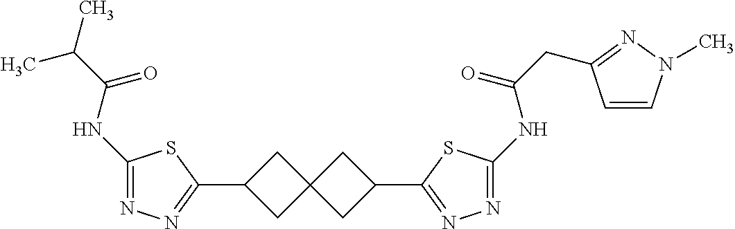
C1(NC(C(C)C)=O)=NN=C(C2CC3(C2)CC(C2=NN=C(NC(CC4=NN(C)C=C4)=O)S2)C3)S1
